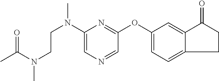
C1(N(CCN(C(C)=O)C)C)=CN=CC(OC2=CC=C3C(=C2)C(=O)CC3)=N1
